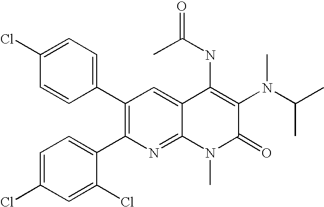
C1(Cl)=CC=C(C2=C(C3=CC=C(Cl)C=C3Cl)N=C3C(=C2)C(NC(=O)C)=C(N(C(C)C)C)C(=O)N3C)C=C1
